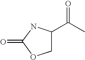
C1C(C(C)=O)NC(=O)O1
